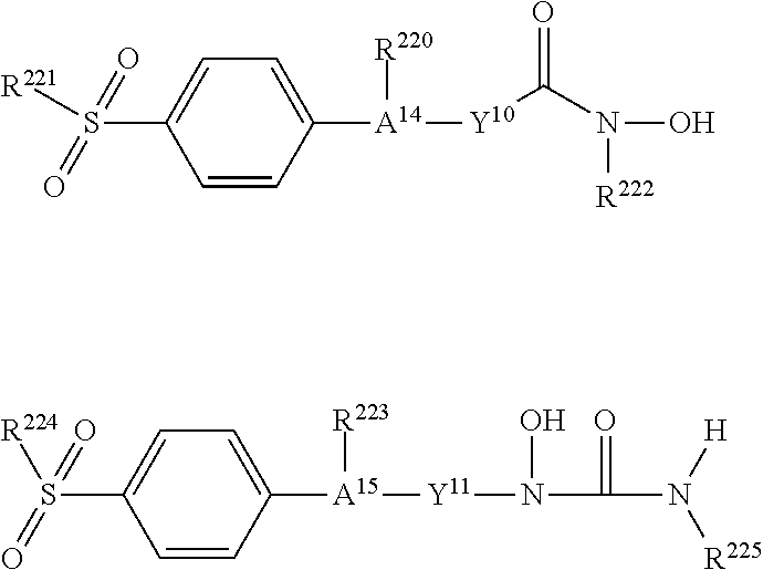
[R221]S(C1=CC=C([A14]([Y10]C(N(O)[R222])=O)[R220])C=C1)(=O)=O.[R224]S(C1=CC=C([A15]([Y11]N(C(=O)N([H])[R225])O)[R223])C=C1)(=O)=O
